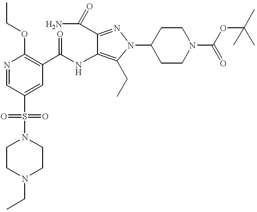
N1=CC(S(N2CCN(CC)CC2)(=O)=O)=CC(C(NC2=C(CC)N(C3CCN(C(=O)OC(C)(C)C)CC3)N=C2C(=O)N)=O)=C1OCC
